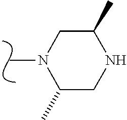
CN1C(C)CNC(C)C1
